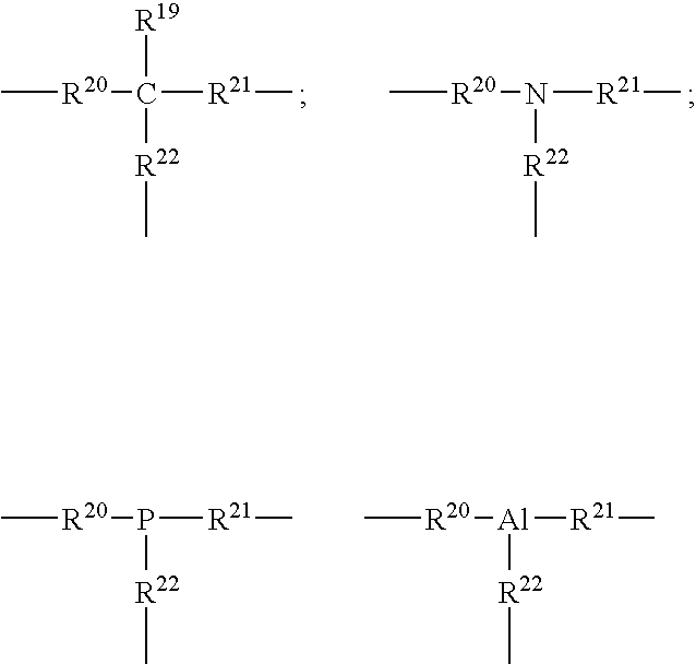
C[R20]C([R19])([R22]C)[R21]C.[R20](N([R22]C)[R21]C)C.C[R20][Al]([R21]C)[R22]C.[R20](P([R22]C)[R21]C)C
